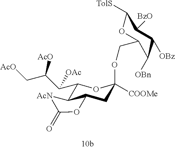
C1(C(C(C[AcO])[AcO])[OAc])C2C(CC(OCC3OC([TolS])C([BzO])C([OBz])C3[OBn])([COOMe])O1)OC(=O)[AcN]2
